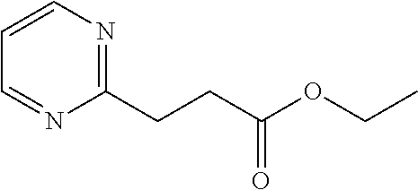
C1(CCC(OCC)=O)=NC=CC=N1
